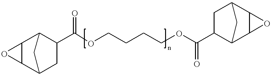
C12C(C3CC(C(OCCCCOC(C4C5C6C(C(C4)C5)O6)=O)=O)C1C3)O2
